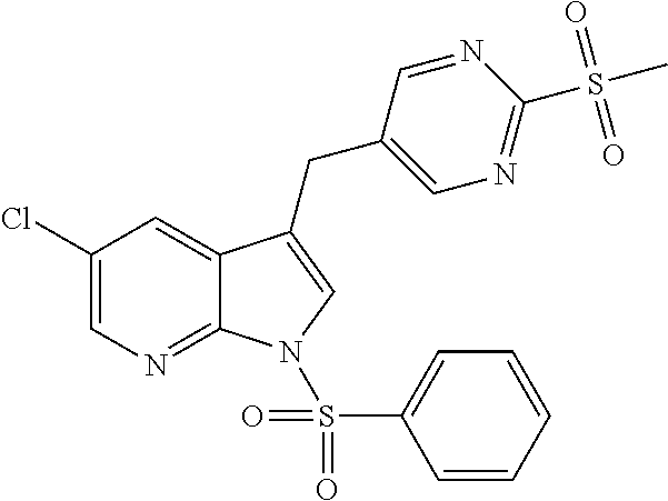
C1(Cl)=CN=C2C(=C1)C(CC1=CN=C(S(=O)(=O)C)N=C1)=CN2S(=O)(=O)C1=CC=CC=C1
